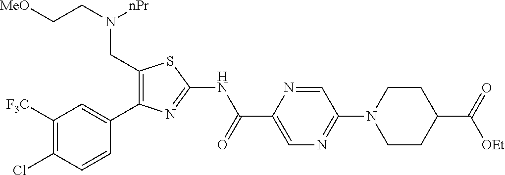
C1([F3C])=C(Cl)C=CC(C2=C(CN(CC[MeO])[nPr])SC(NC(C3=CN=C(N4CCC(C(=O)[OEt])CC4)C=N3)=O)=N2)=C1
